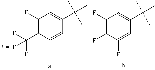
C1(F)=C(C(F)(F)F)C=CC(C(C)(C)C)=C1.C1(F)=C(F)C(F)=CC(C(C)(C)C)=C1
